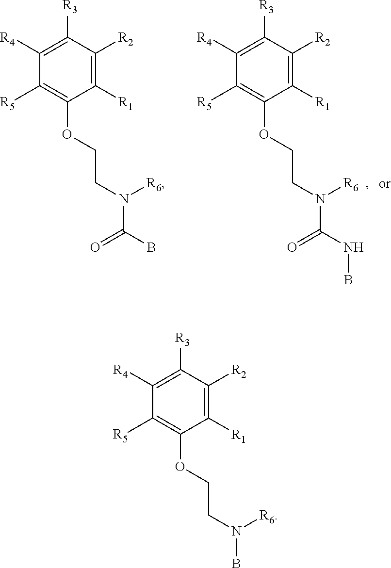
C1([R1])=C([R2])C([R3])=C([R4])C([R5])=C1OCCN(C(B)=O)[R6].C1([R1])=C([R2])C([R3])=C([R4])C([R5])=C1OCCN(C(NB)=O)[R6].C1([R1])=C([R2])C([R3])=C([R4])C([R5])=C1OCCN(B)[R6]
